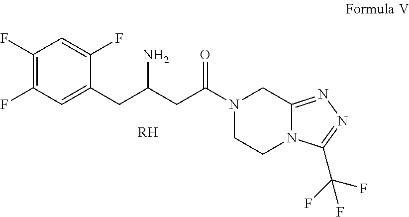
C1(F)=C(F)C=C(CC(CC(N2CCN3C(=NN=C3C(F)(F)F)C2)=O)N)C(F)=C1.[RH]
